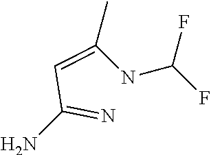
NC(=N)C=C(NC(F)F)C
